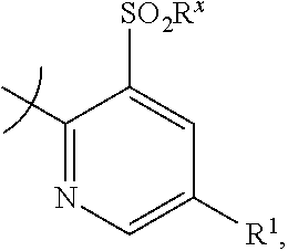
C1(C)=NC=C([R1])C=C1[SO2Rx]
